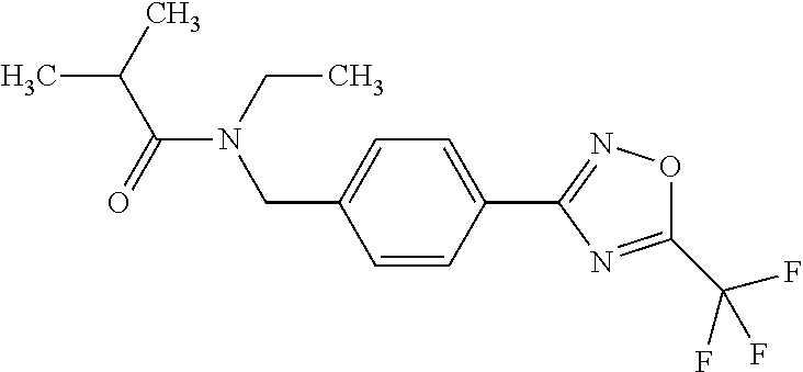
C1=CC(C2=NOC(C(F)(F)F)=N2)=CC=C1CN(C(C(C)C)=O)CC
